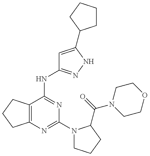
C12=C(C(NC3=NNC(C4CCCC4)=C3)=NC(N3CCCC3C(=O)N3CCOCC3)=N1)CCC2
